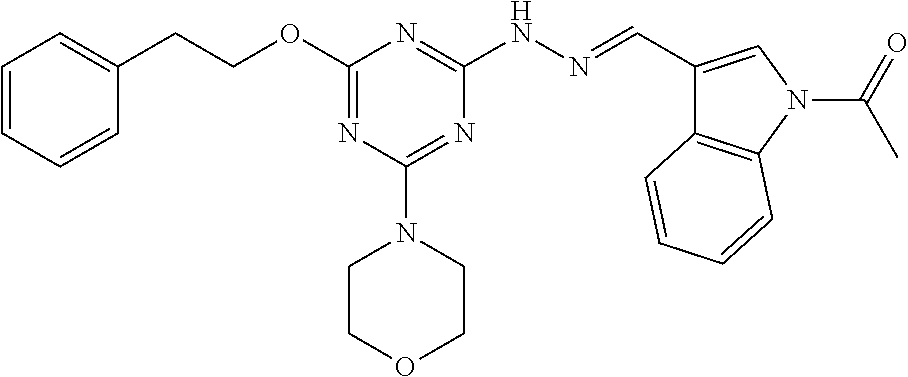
O(C1=NC(N2CCOCC2)=NC(NN=CC2=CN(C(=O)C)C3=C2C=CC=C3)=N1)CCC1=CC=CC=C1
